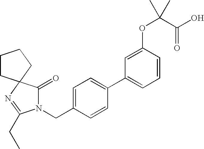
C1=C(CN2C(=O)C3(N=C2CC)CCCC3)C=CC(C2=CC=CC(OC(C(=O)O)(C)C)=C2)=C1
